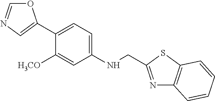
O1C=NC=C1C1=CC=C(NCC2=NC3=C(S2)C=CC=C3)C=C1[H3CO]
